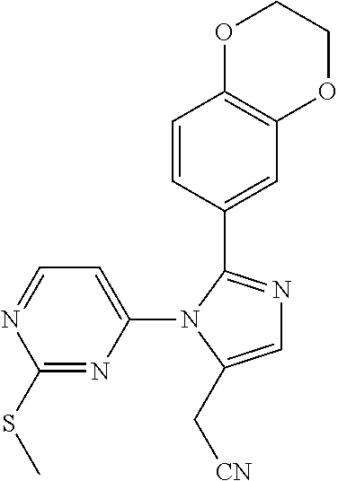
C1(N2C(C[CN])=CN=C2C2=CC3=C(C=C2)OCCO3)=CC=NC(SC)=N1
